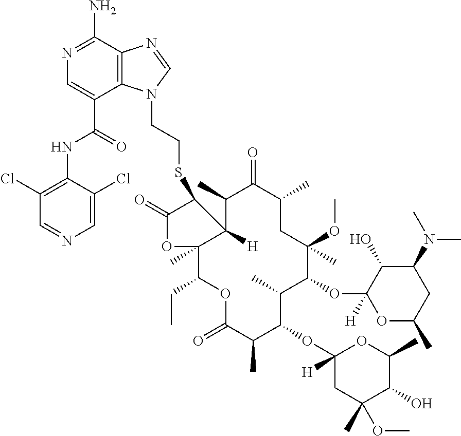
O1C(=O)C(C)C(OC2([H])CC(C)(OC)C(O)C(C)O2)C(C)C(OC2([H])OC(C)CC(N(C)C)C2O)C(OC)(C)CC(C)C(=O)C(C)C2([H])C(C)(C1CC)OC(=O)C2SCCN1C2=C(C(N)=NC=C2C(=O)NC2=C(Cl)C=NC=C2Cl)N=C1
